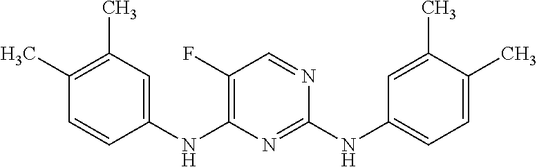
C1(C)=C(C)C=C(NC2=C(F)C=NC(NC3=CC=C(C)C(C)=C3)=N2)C=C1
